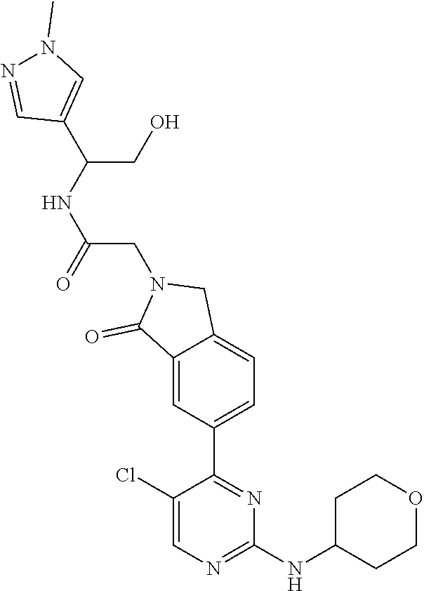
C1(Cl)=CN=C(NC2CCOCC2)N=C1C1=CC=C2C(=C1)C(=O)N(CC(NC(C1=CN(C)N=C1)CO)=O)C2
